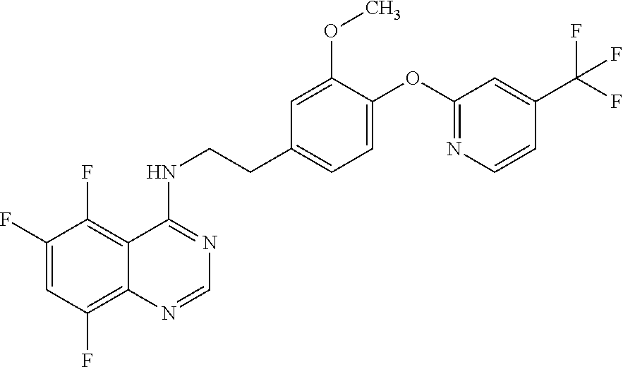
C1(F)=CC(F)=C2C(=C1F)C(NCCC1=CC=C(OC3=NC=CC(C(F)(F)F)=C3)C(OC)=C1)=NC=N2
